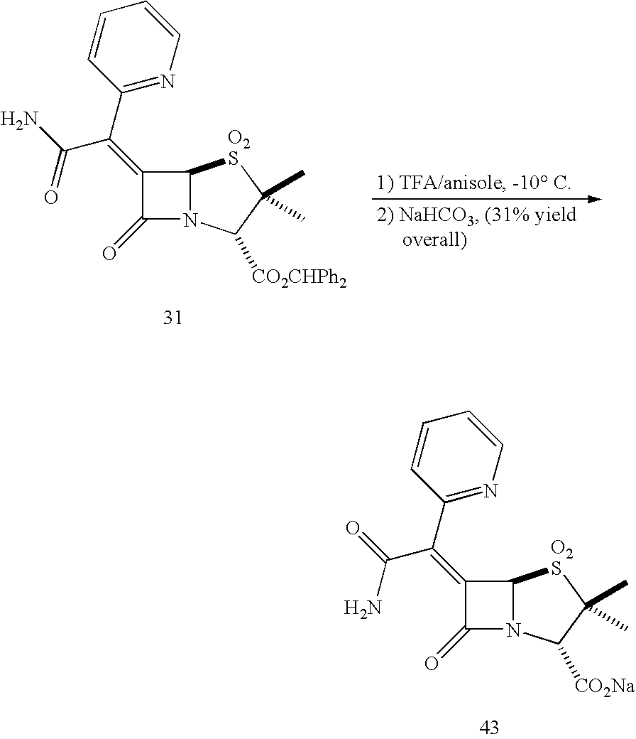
C1=CC(C(=C2C(=O)N3C2[O2S]C(C)(C)C3[CO2CHPh2])C(N)=O)=NC=C1.C1=CC(C(=C2C(=O)N3C2[O2S]C(C)(C)C3[CO2Na])C(=O)N)=NC=C1
